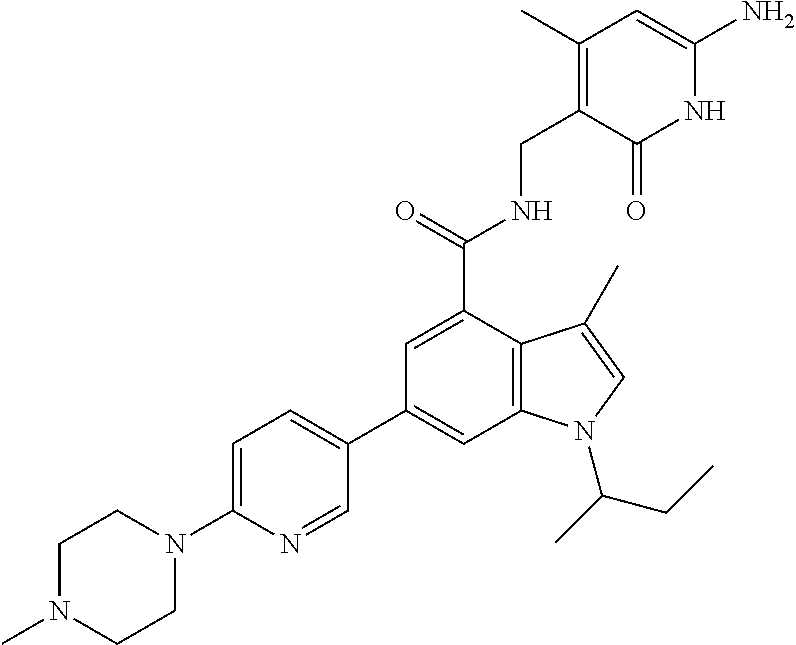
C1=C(C(NCC2=C(C)C=C(N)NC2=O)=O)C2=C(C=C1C1=CC=C(N3CCN(C)CC3)N=C1)N(C(C)CC)C=C2C
